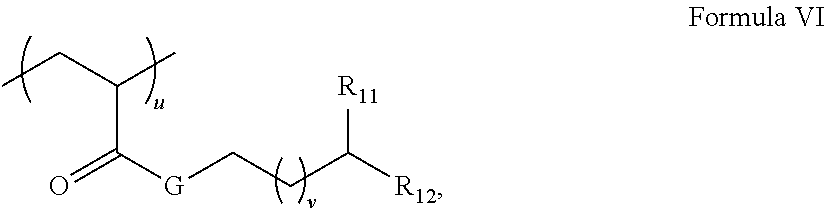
O=C([G]CCC([R12])[R11])C(C)CC
